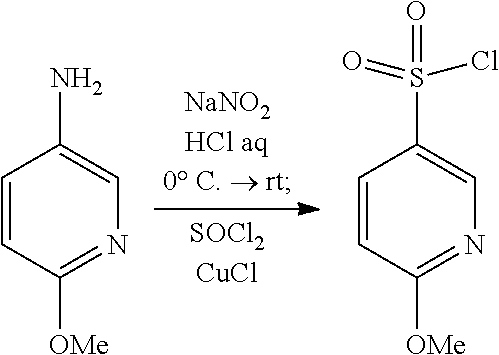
C1=CC([OMe])=NC=C1N.C1=CC([OMe])=NC=C1S(=O)(=O)Cl
